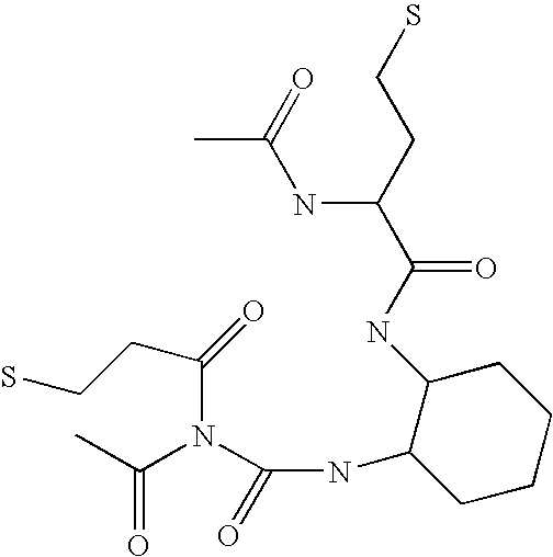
CC(=O)NC(CCS)C(NC1CCCCC1NC(=O)N(C(C)=O)C(CCS)=O)=O
